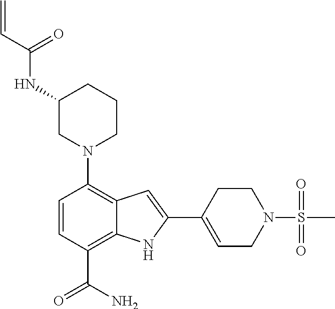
C1(NC(C=C)=O)CN(C2=C3C(=C(C(N)=O)C=C2)NC(C2=CCN(S(=O)(=O)C)CC2)=C3)CCC1
